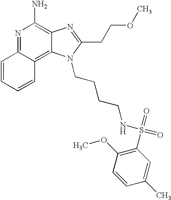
N1=C2C(=C3C(=C1N)N=C(CCOC)N3CCCCNS(=O)(=O)C1=C(OC)C=CC(C)=C1)C=CC=C2
